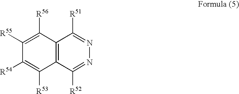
C12=C(C([R56])=C([R55])C([R54])=C1[R53])C([R51])=NN=C2[R52]
